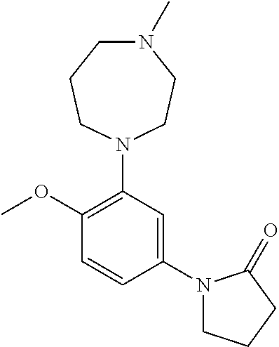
C1(OC)=C(N2CCN(C)CCC2)C=C(N2CCCC2=O)C=C1
